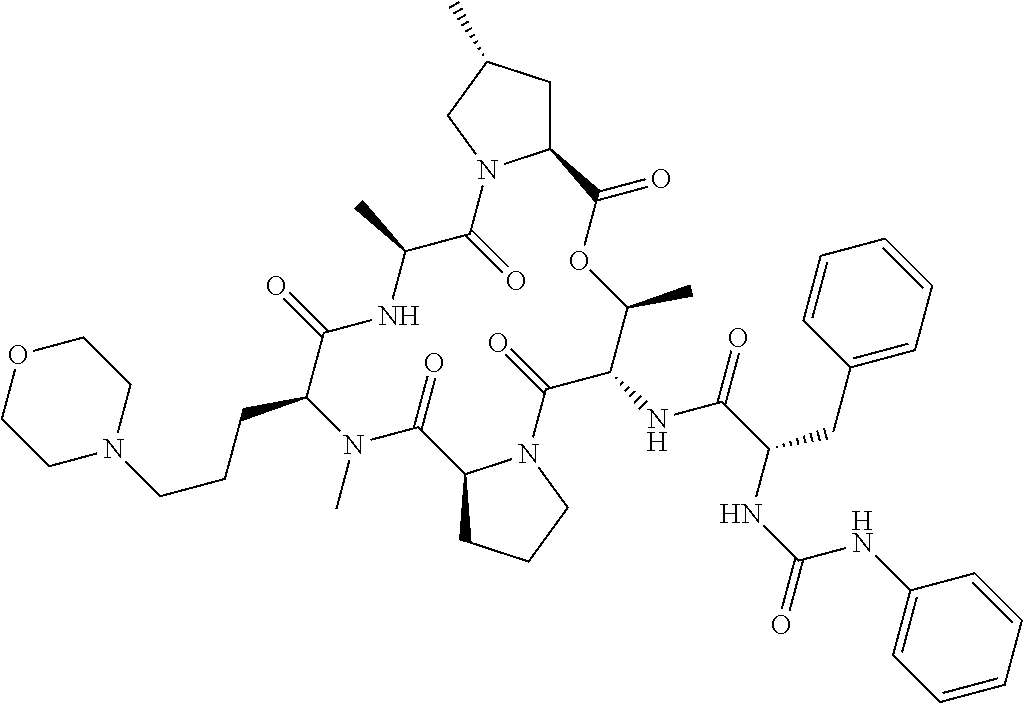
N1(C)C(CCCN2CCOCC2)C(=O)NC(C)C(=O)N2C(CC(C)C2)C(=O)OC(C)C(NC(C(NC(NC2=CC=CC=C2)=O)CC2=CC=CC=C2)=O)C(=O)N2C(C1=O)CCC2
